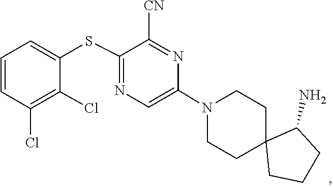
C1C2(CCCC2N)CCN(C2=CN=C(SC3=CC=CC(Cl)=C3Cl)C([CN])=N2)C1
